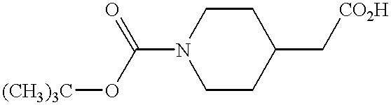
[(CH3)3C]OC(N1CCC(C[CO2H])CC1)=O
